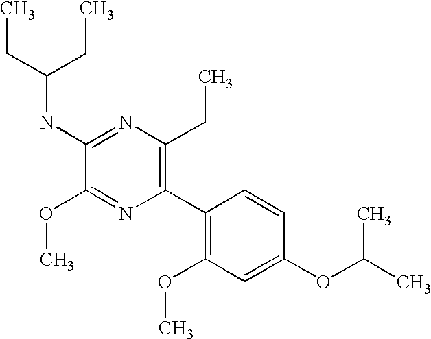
C1(NC(CC)CC)=NC(CC)=C(C2=C(OC)C=C(OC(C)C)C=C2)N=C1OC
